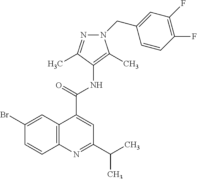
C1=CC(F)=C(F)C=C1CN1C(C)=C(NC(C2=CC(C(C)C)=NC3=C2C=C(Br)C=C3)=O)C(C)=N1
